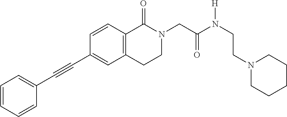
C1=CC=CC(C#CC2=CC3=C(C=C2)C(=O)N(CC(N(CCN2CCCCC2)[H])=O)CC3)=C1
